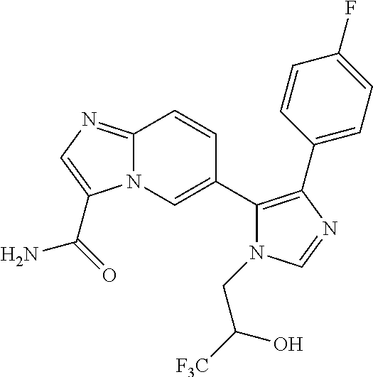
C12=NC=C(C(=O)N)N1C=C(C1=C(C3=CC=C(F)C=C3)N=CN1CC([F3C])O)C=C2
